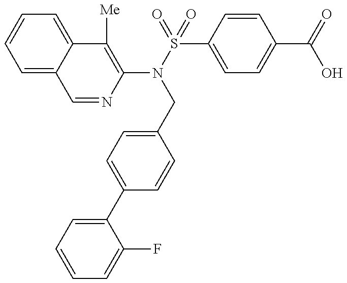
C1=NC(N(S(=O)(=O)C2=CC=C(C(=O)O)C=C2)CC2=CC=C(C3=CC=CC=C3F)C=C2)=C([Me])C2=CC=CC=C12
